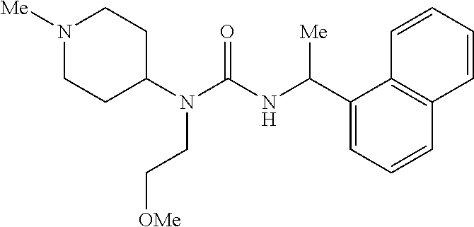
N1([Me])CCC(N(C(=O)NC(C2=CC=CC3=C2C=CC=C3)[Me])CC[OMe])CC1
